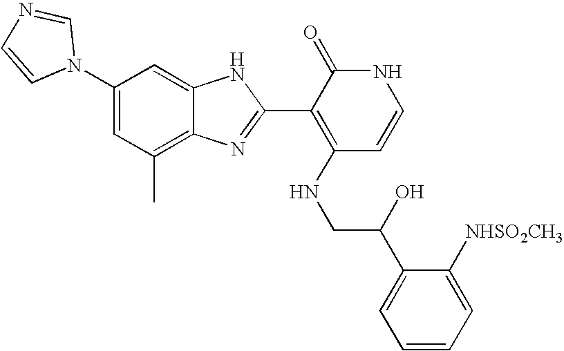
C1(C)=C2C(=CC(N3C=NC=C3)=C1)NC(C1=C(NCC(C3=CC=CC=C3[NHSO2CH3])O)C=CNC1=O)=N2
